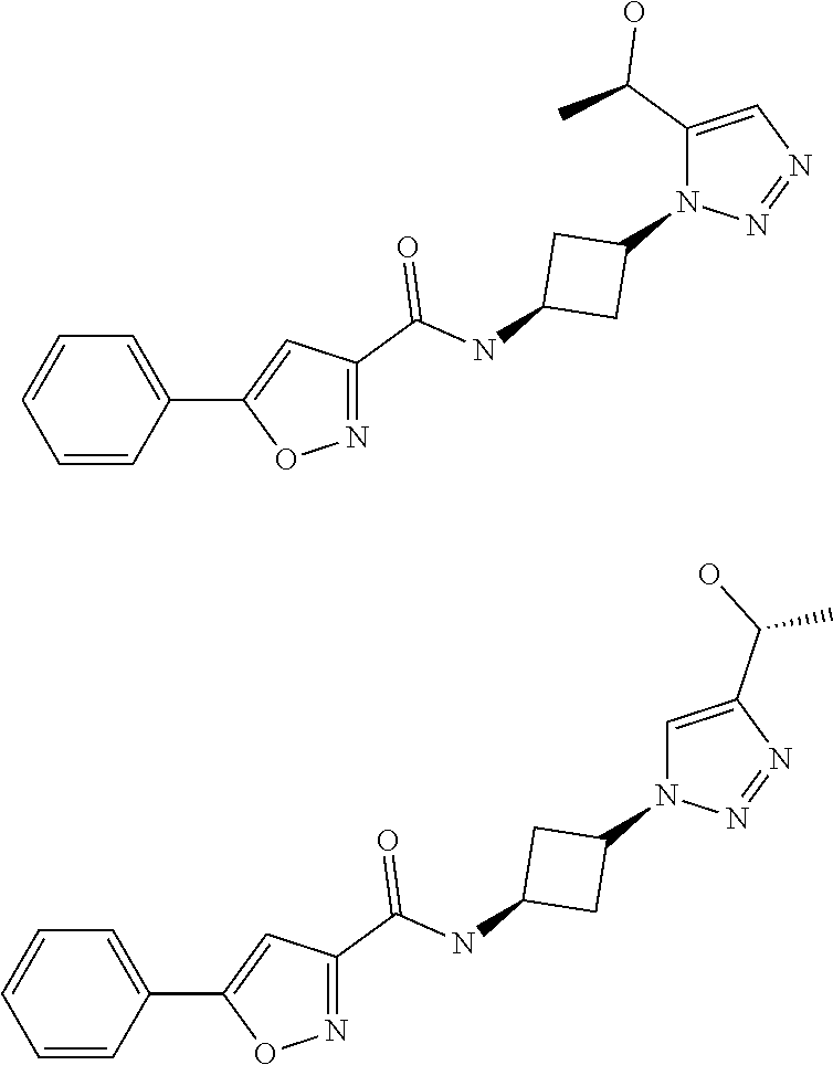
C1=CC(C2=CC(C(NC3CC(N4N=NC=C4C(C)O)C3)=O)=NO2)=CC=C1.C1=CC(C2=CC(C(NC3CC(N4N=NC(C(O)C)=C4)C3)=O)=NO2)=CC=C1
